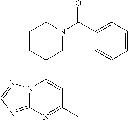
N12C(=NC=N1)N=C(C)C=C2C1CN(C(=O)C2=CC=CC=C2)CCC1
